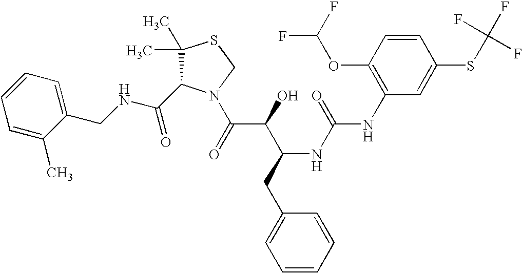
C(NCC1=CC=CC=C1C)(=O)C1C(C)(C)SCN1C(C(C(CC1=CC=CC=C1)NC(=O)NC1=C(OC(F)F)C=CC(SC(F)(F)F)=C1)O)=O
